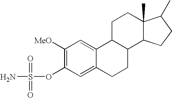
C1([MeO])=C(OS(N)(=O)=O)C=C2C(=C1)C1C(CC2)C2C(C)(CC1)C(C)CC2
